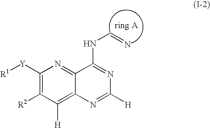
C1([Y][R1])=C([R2])C([H])=C2C(=N1)C(NC=N)=NC([H])=N2
